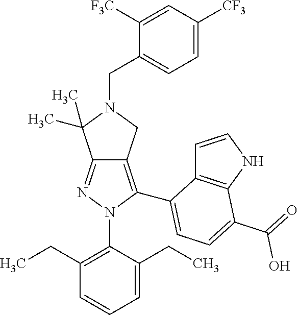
C12=NN(C3=C(CC)C=CC=C3CC)C(C3=CC=C(C(=O)O)C4=C3C=CN4)=C1CN(CC1=CC=C([CF3])C=C1[F3C])C2(C)C
